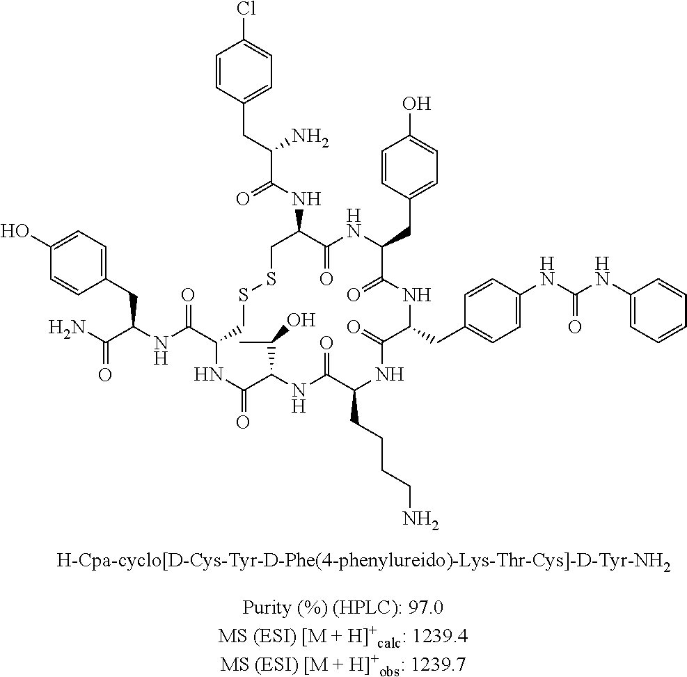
C1=CC(CC(C(NC2C(=O)NC(CC3=CC=C(O)C=C3)C(=O)NC(CC3=CC=C(NC(NC4=CC=CC=C4)=O)C=C3)C(=O)NC(CCCCN)C(=O)NC(C(C)O)C(=O)NC(C(NC(C(N)=O)CC3=CC=C(O)C=C3)=O)CSSC2)=O)N)=CC=C1Cl
